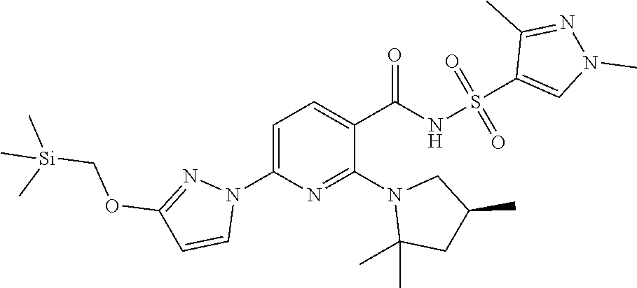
N1(C2=NC(N3C=CC(OC[Si](C)(C)C)=N3)=CC=C2C(=O)NS(=O)(=O)C2=CN(C)N=C2C)C(C)(C)CC(C)C1
